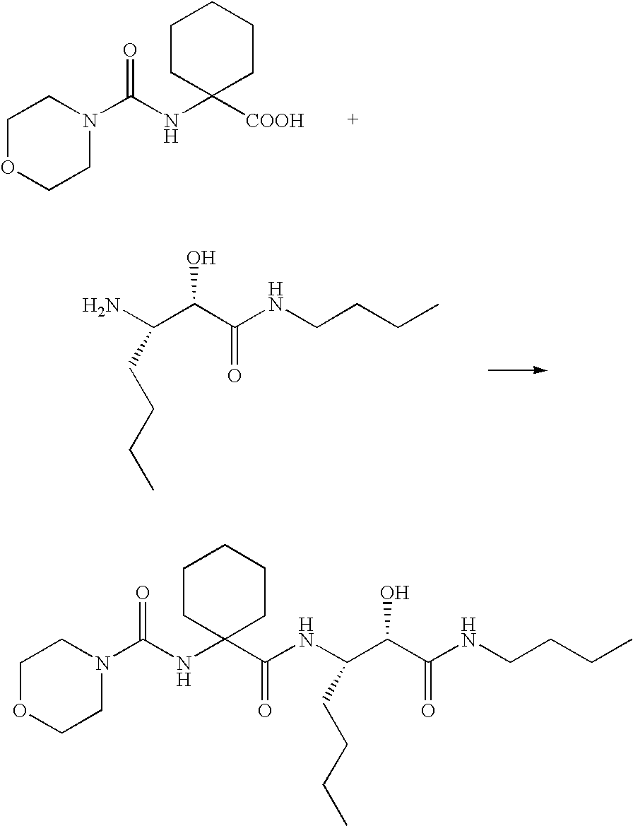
C1OCCN(C(NC2([COOH])CCCCC2)=O)C1.NC(C(C(NCCCC)=O)O)CCCC.C1OCCN(C(NC2(C(NC(CCCC)C(C(=O)NCCCC)O)=O)CCCCC2)=O)C1
